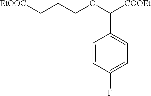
C1=CC(F)=CC=C1C(OCCC[EtOOC])[COOEt]
